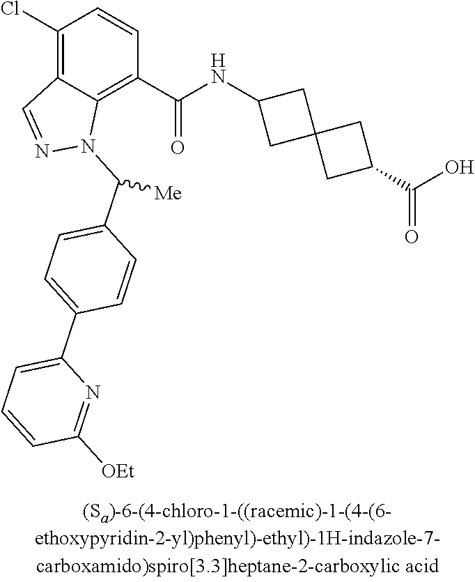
C1(Cl)=C2C(=C(C(NC3CC4(C3)CC(C(O)=O)C4)=O)C=C1)N(C(C1=CC=C(C3=CC=CC([OEt])=N3)C=C1)[Me])N=C2
